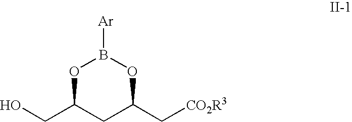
OCC1CC(C[CO2R3])OB([Ar])O1
